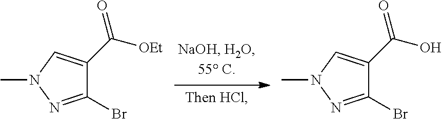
C1(Br)=NN(C)C=C1C([OEt])=O.C1(Br)=NN(C)C=C1C(O)=O
